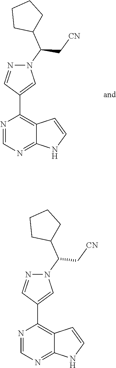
C12=NC=NC(C3=CN(C(C[CN])C4CCCC4)N=C3)=C1C=CN2.C12=NC=NC(C3=CN(C(C[CN])C4CCCC4)N=C3)=C1C=CN2
